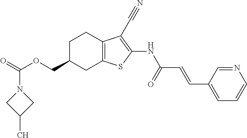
O=C(N1CC(C)C1)OCC1CC2=C(CC1)C(C#N)=C(NC(C=CC1=CC=CN=C1)=O)S2
